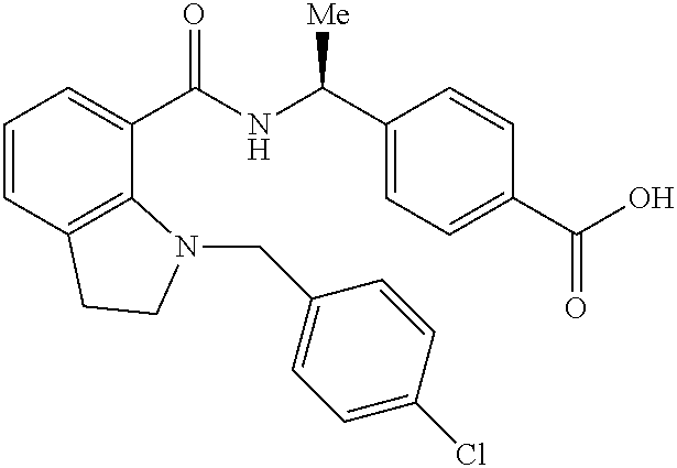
C1=CC2=C(C(C(NC(C3=CC=C(C(=O)O)C=C3)[Me])=O)=C1)N(CC1=CC=C(Cl)C=C1)CC2
